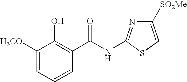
C1([H3CO])=CC=CC(C(NC2=NC([SO2Me])=CS2)=O)=C1O
